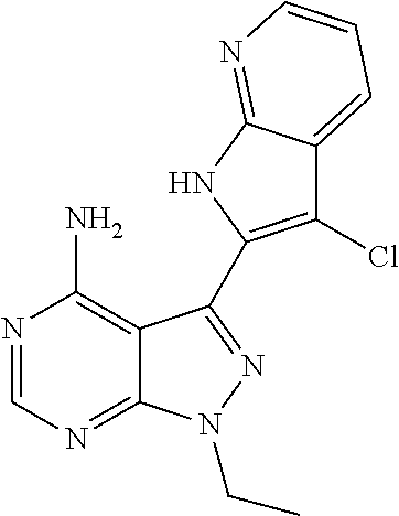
C12=C(N)N=CN=C1N(CC)N=C2C1=C(Cl)C2=CC=CN=C2N1
